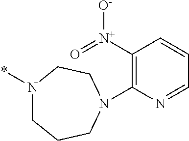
N1(*)CCCN(C2=C([N+](=O)[O-])C=CC=N2)CC1
